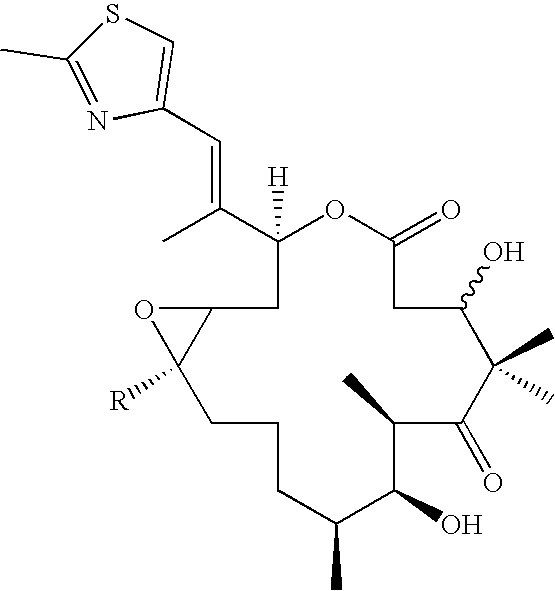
C1([H])(C(=CC2=CSC(C)=N2)C)OC(=O)CC(O)C(C)(C)C(=O)C(C)C(O)C(C)CCCC2([R])C(C1)O2
